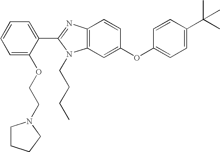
C12=C(C=C(OC3=CC=C(C(C)(C)C)C=C3)C=C1)N(CCCC)C(C1=CC=CC=C1OCCN1CCCC1)=N2
